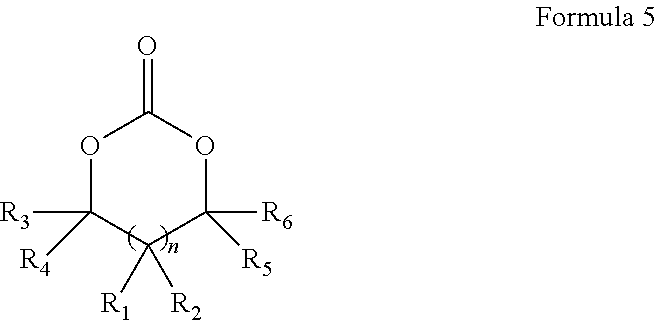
O1C([R3])([R4])C([R1])([R2])C([R6])([R5])OC1=O
